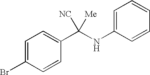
C1=C(Br)C=CC(C(NC2=CC=CC=C2)([NC])[Me])=C1
